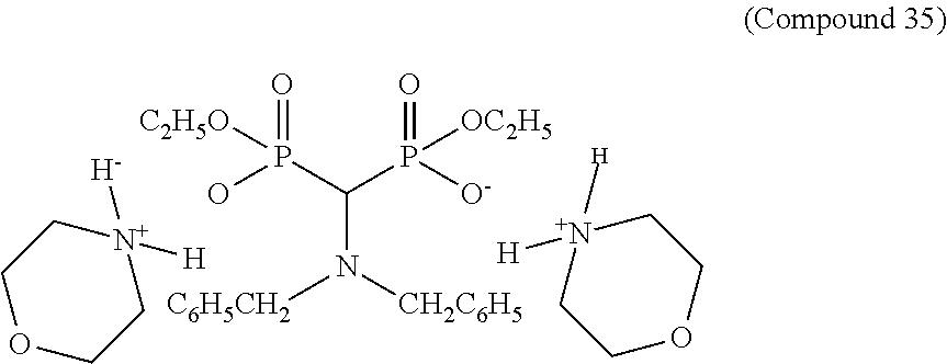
O=P(C(P([O-])(=O)[OC2H5])N([CH2C6H5])[C6H5CH2])(O)[C2H5O].C1[N+]([H])([H])CCOC1.C1COCC[N+]1([H])[H]
